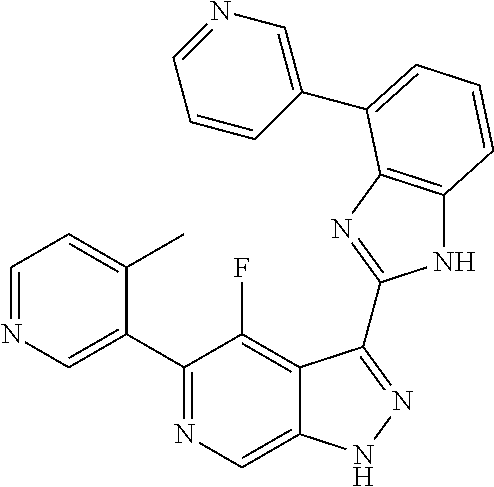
C1=NC=C(C2=NC=C3C(=C2F)C(C2=NC4=C(N2)C=CC=C4C2=CN=CC=C2)=NN3)C(C)=C1
